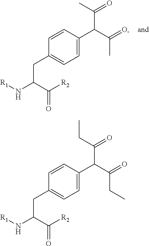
C1(C(C(C)=O)C(=O)C)=CC=C(CC(C(=O)[R2])N[R1])C=C1.C1(C(C(CC)=O)C(=O)CC)=CC=C(CC(C(=O)[R2])N[R1])C=C1
